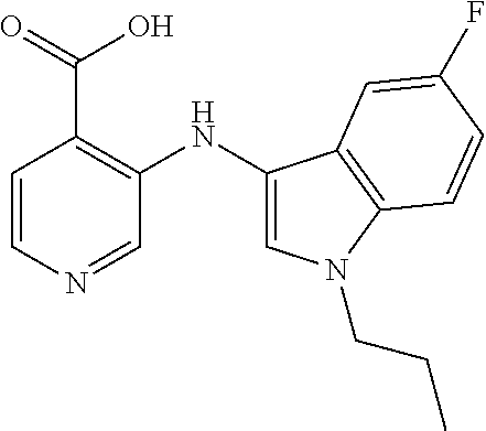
C1(C(=O)O)=C(NC2=CN(CCC)C3=C2C=C(F)C=C3)C=NC=C1
